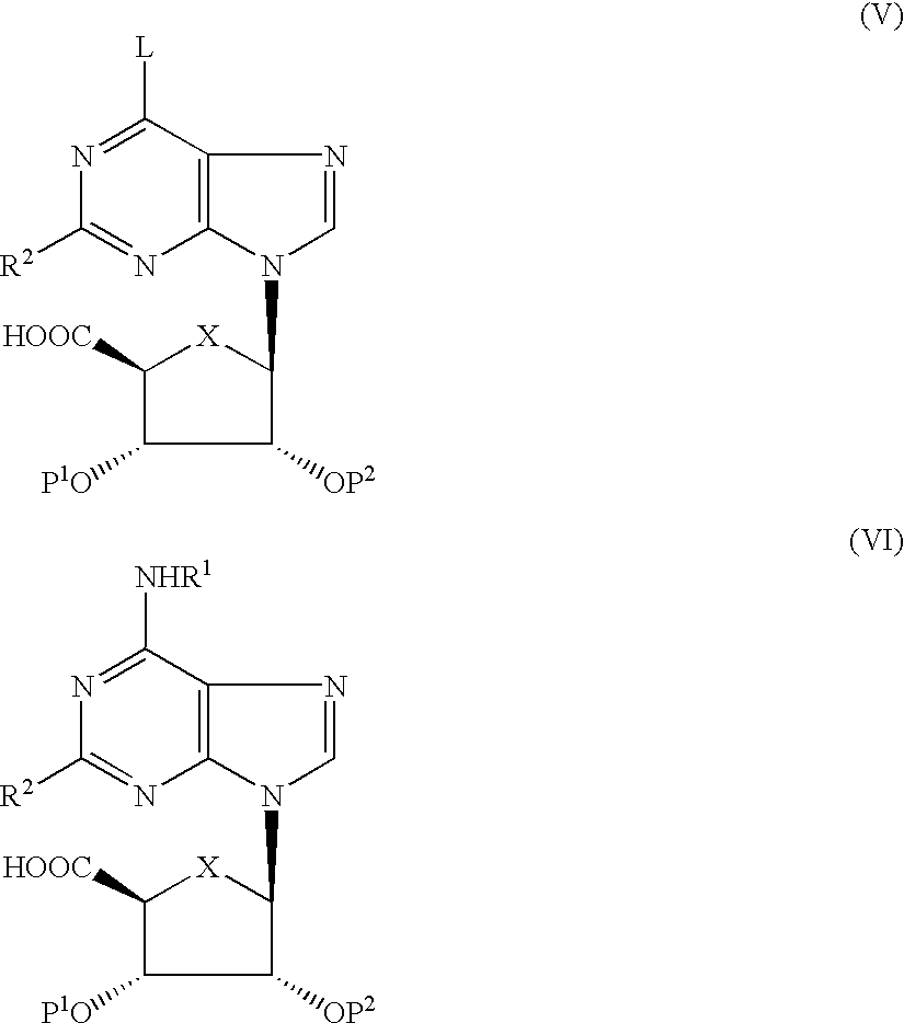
N1=C([L])C2=C(N=C1[R2])N(C1C([OP2])C([P1O])C([HOOC])[X]1)C=N2.N1=C([NHR1])C2=C(N=C1[R2])N(C1C([OP2])C([P1O])C([HOOC])[X]1)C=N2
